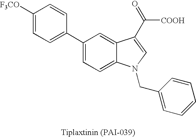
C1([F3CO])=CC=C(C2=CC=C3C(=C2)C(C([COOH])=O)=CN3CC2=CC=CC=C2)C=C1
